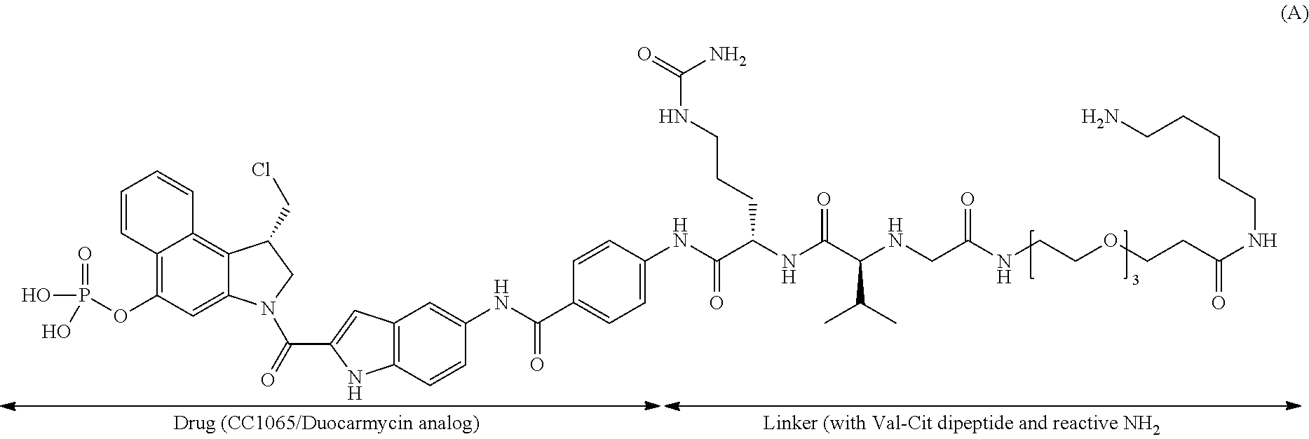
C1=CC2=C(OP(=O)(O)O)C=C3C(=C2C=C1)C(CCl)CN3C(=O)C1=CC2=C(N1)C=CC(NC(C1=CC=C(NC(C(NC(=O)C(NCC(NCCOCCC(NCCCCCN)=O)=O)C(C)C)CCCNC(N)=O)=O)C=C1)=O)=C2
